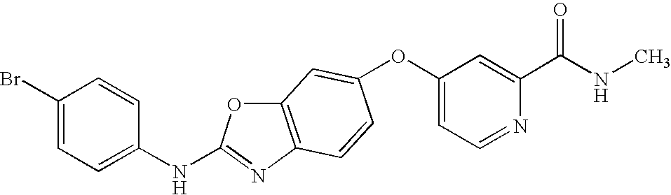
C1(Br)=CC=C(NC2=NC3=C(O2)C=C(OC2=CC=NC(C(NC)=O)=C2)C=C3)C=C1
